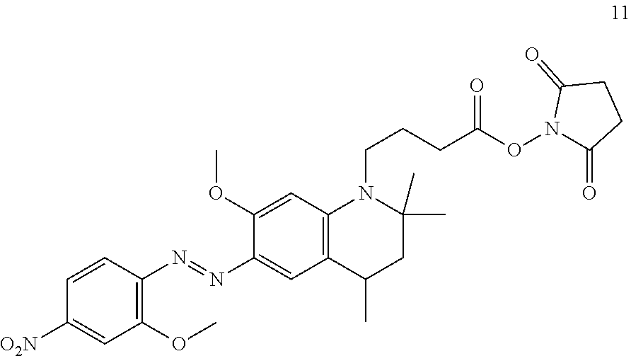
C1(N=NC2=CC3=C(C=C2OC)N(CCCC(ON2C(=O)CCC2=O)=O)C(C)(C)CC3C)=C(OC)C=C([O2N])C=C1
